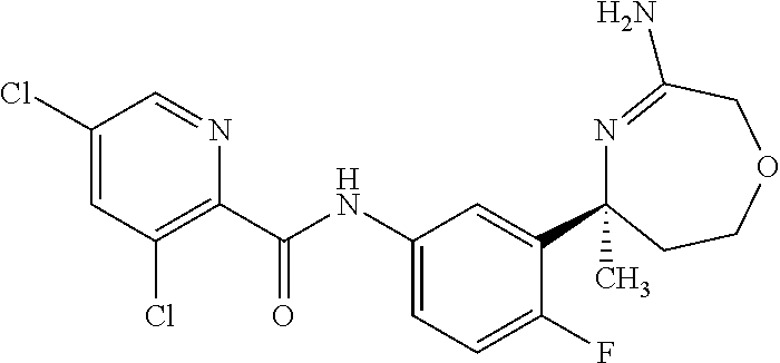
C1(C(NC2=CC=C(F)C(C3(C)N=C(N)COCC3)=C2)=O)=C(Cl)C=C(Cl)C=N1
